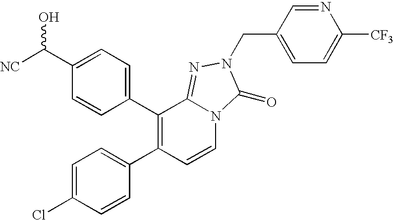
C1(C2=C(C3=CC=C(Cl)C=C3)C=CN3C2=NN(CC2=CC=C([CF3])N=C2)C3=O)=CC=C(C([NC])O)C=C1
